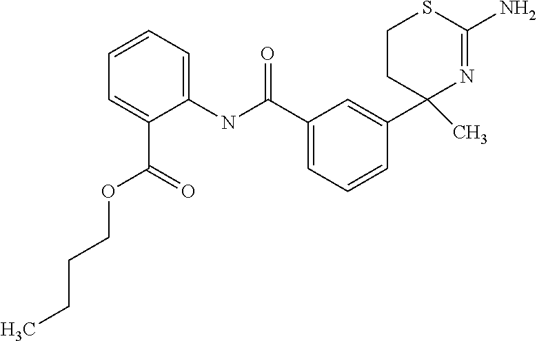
C1(C(=O)NC2=CC=CC=C2C(=O)OCCCC)=CC=CC(C2(C)N=C(N)SCC2)=C1
